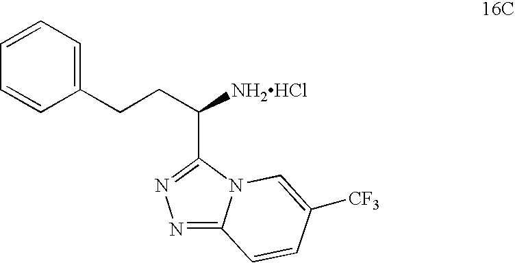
N1=C2N(C(C(CCC3=CC=CC=C3)[NH2HCl])=N1)C=C([CF3])C=C2
